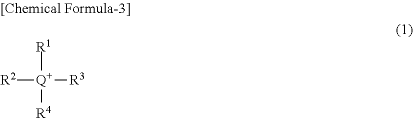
[R2][Q+]([R3])([R1])[R4]
